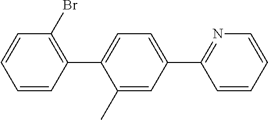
C1(C)=CC(C2=NC=CC=C2)=CC=C1C1=C(Br)C=CC=C1
